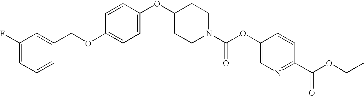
C1=CC(OC2CCN(C(OC3=CN=C(C(OCC)=O)C=C3)=O)CC2)=CC=C1OCC1=CC(F)=CC=C1
